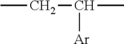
CCC([Ar])C
